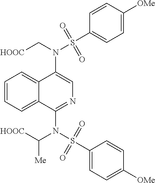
N(C1=CN=C(N(S(C2=CC=C([OMe])C=C2)(=O)=O)C([HOOC])[Me])C2=CC=CC=C12)(C[HOOC])S(C1=CC=C([OMe])C=C1)(=O)=O
